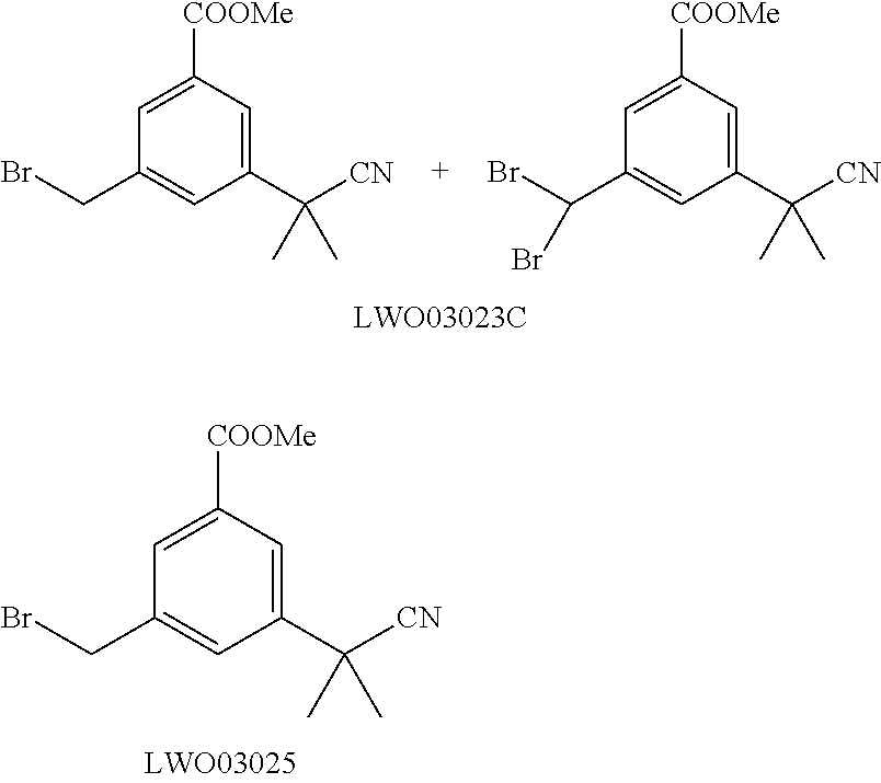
C1([COOMe])=CC(CBr)=CC(C([CN])(C)C)=C1.C1([COOMe])=CC(C(Br)Br)=CC(C([CN])(C)C)=C1.C1([COOMe])=CC(CBr)=CC(C([CN])(C)C)=C1
